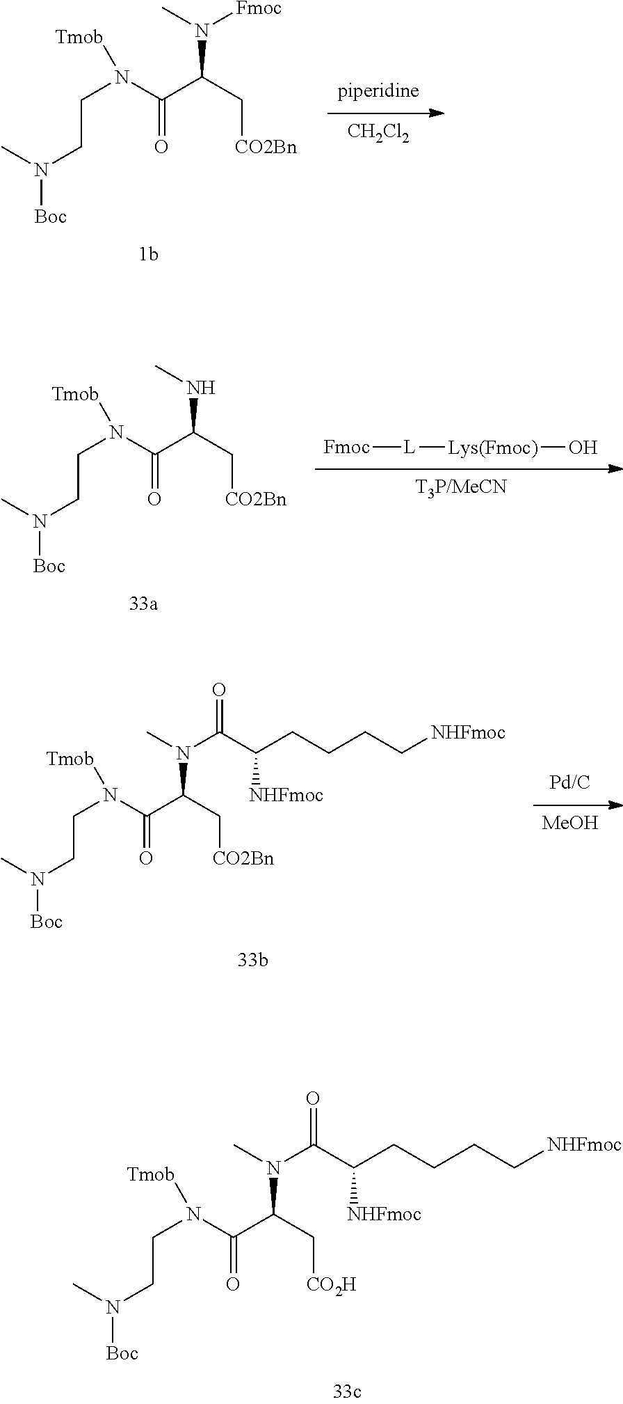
[CH2Cl2].[CO2Bn]CC(N([Fmoc])C)C(N(CCN([Boc])C)[Tmob])=O.[CO2H]CC(N(C(=O)C([NHFmoc])CCCC[NHFmoc])C)C(N(CCN([Boc])C)[Tmob])=O.[T3P/MeCN].[Fmoc][L][Lys(Fmoc)]O.[CO2Bn]CC(NC)C(N(CCN([Boc])C)[Tmob])=O.[MeOH].[CO2Bn]CC(N(C(=O)C([NHFmoc])CCCC[NHFmoc])C)C(N(CCN([Boc])C)[Tmob])=O
